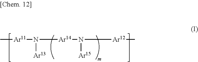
C[Ar11]N([Ar14]N([Ar15])[Ar12]C)[Ar13]
